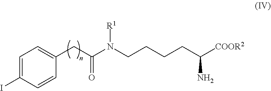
C1=C(I)C=CC(CC(N(CCCCC([COOR2])N)[R1])=O)=C1
